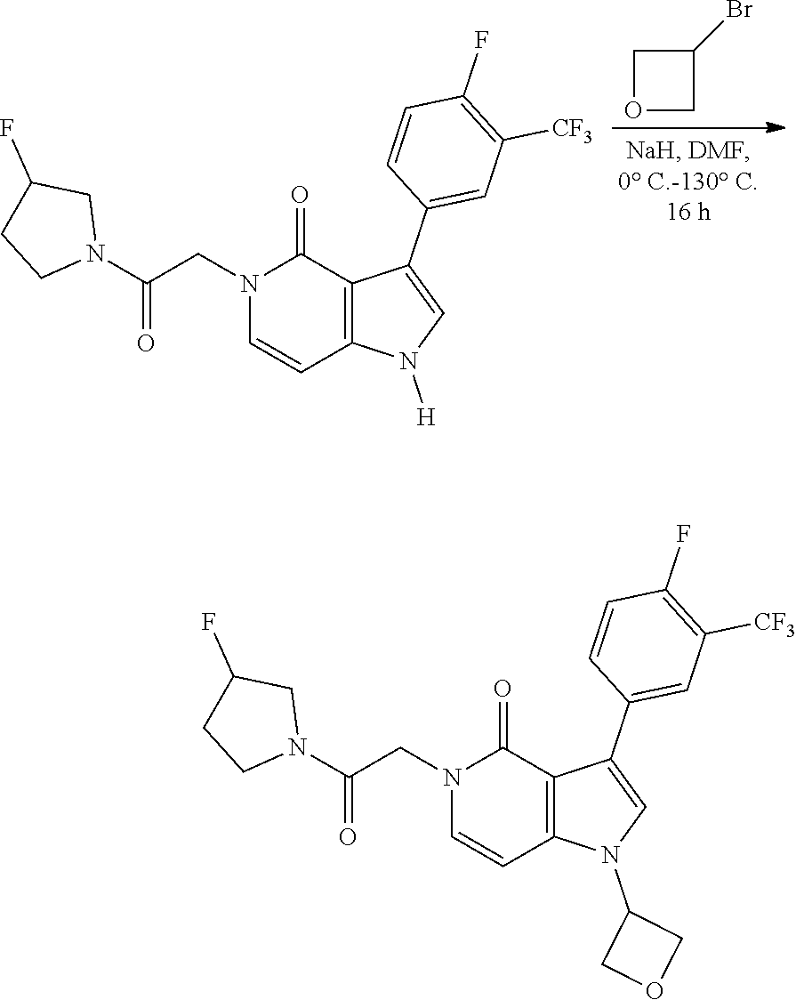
O1CC(Br)C1.C(CN1C=CC2=C(C1=O)C(C1=CC([CF3])=C(F)C=C1)=CN2[H])(N1CC(F)CC1)=O.C(CN1C=CC2=C(C1=O)C(C1=CC([CF3])=C(F)C=C1)=CN2C1COC1)(N1CC(F)CC1)=O
